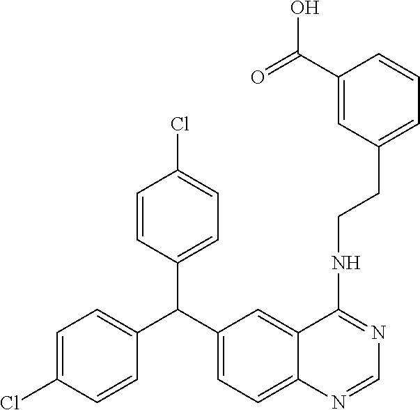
C1=CC(C(C2=CC=C(Cl)C=C2)C2=CC=C3C(=C2)C(NCCC2=CC=CC(C(=O)O)=C2)=NC=N3)=CC=C1Cl
